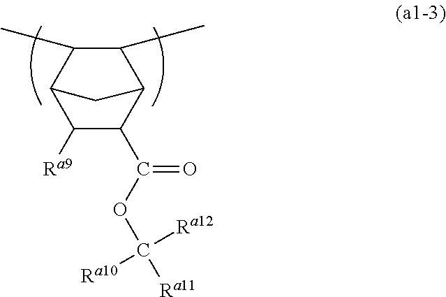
C1([Ra9])C(C(OC([Ra10])([Ra12])[Ra11])=O)C2C(C)C(C)C1C2
